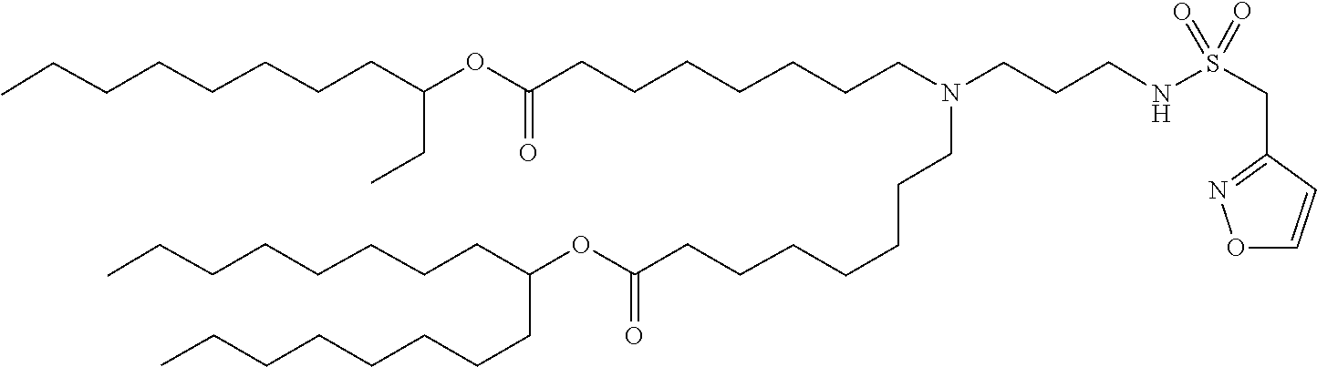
C(CCCCC(CCCCCCCC)OC(=O)CCCCCCCN(CCCNS(=O)(=O)CC1=NOC=C1)CCCCCCCC(OC(CC)CCCCCCCC)=O)CCC
